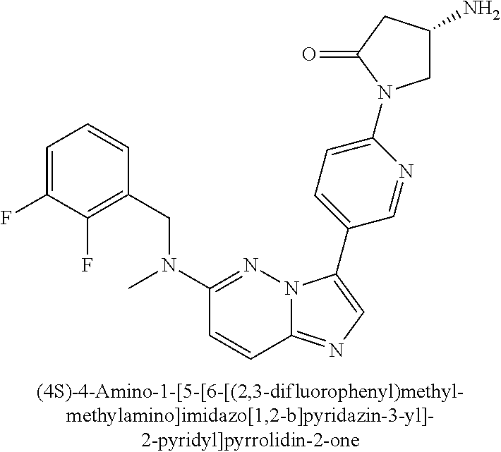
C1(CN(C2=NN3C(=NC=C3C3=CC=C(N4CC(N)CC4=O)N=C3)C=C2)C)=C(F)C(F)=CC=C1
